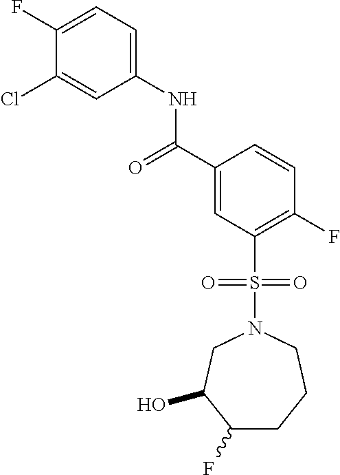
C1(F)=CC=C(NC(=O)C2=CC(S(N3CC(O)C(F)CCC3)(=O)=O)=C(F)C=C2)C=C1Cl
